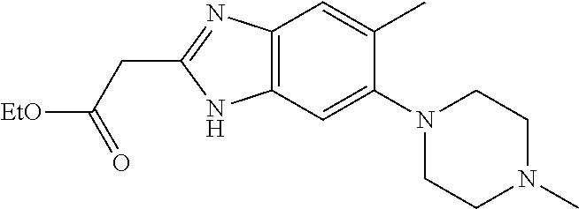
C12=C(C=C(N3CCN(C)CC3)C(C)=C1)NC(CC([EtO])=O)=N2
